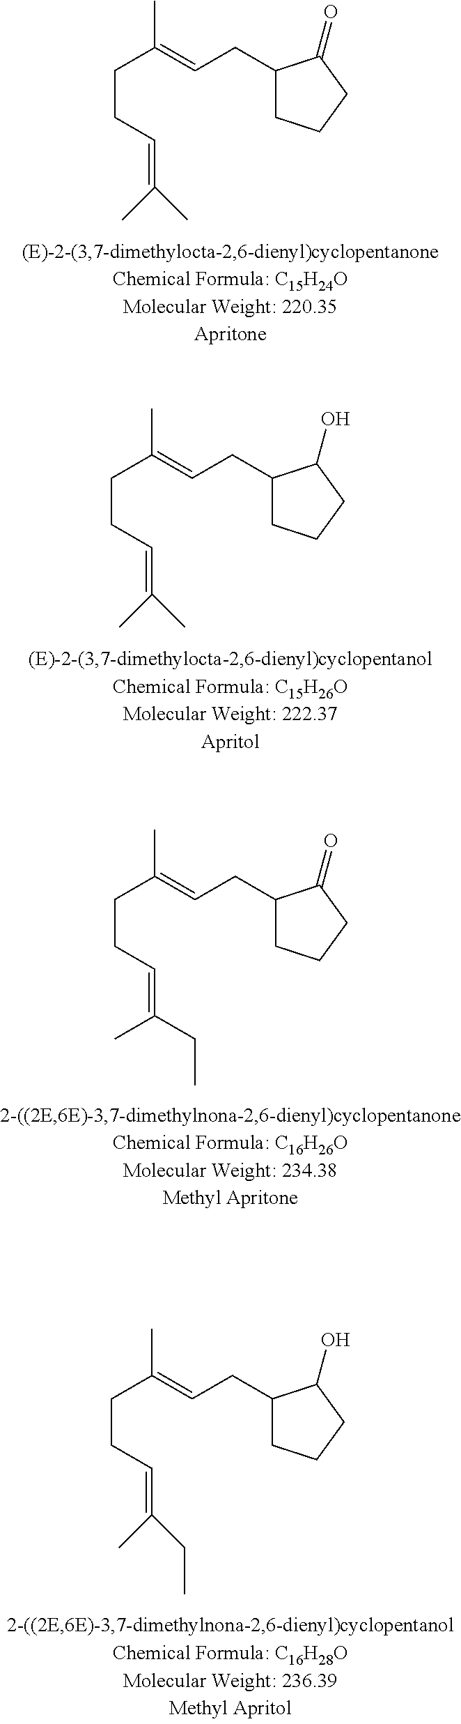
C1(CC=C(CCC=C(C)C)C)CCCC1=O.C1(CC=C(CCC=C(C)C)C)CCCC1O.CC(=CCC1CCCC1=O)CCC=C(CC)C.CC(=CCC1CCCC1O)CCC=C(C)CC
